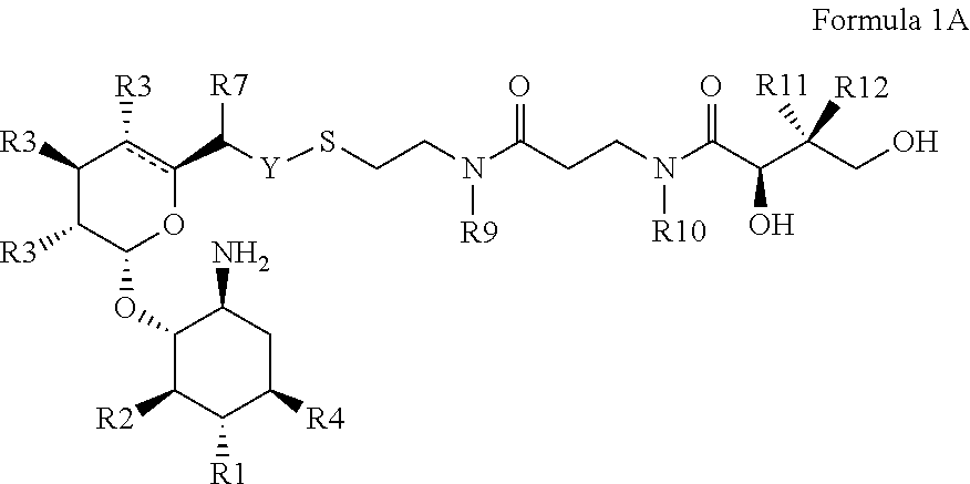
C1([R3])C([R3])C(OC2C([R2])C([R1])C([R4])CC2N)Oc(C([Y]SCCN(C(CCN(C(C(C(CO)([R11])[R12])O)=O)[R10])=O)[R9])[R7])c1[R3]
